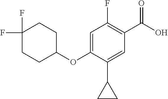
C1(OC2=CC(F)=C(C(O)=O)C=C2C2CC2)CCC(F)(F)CC1
